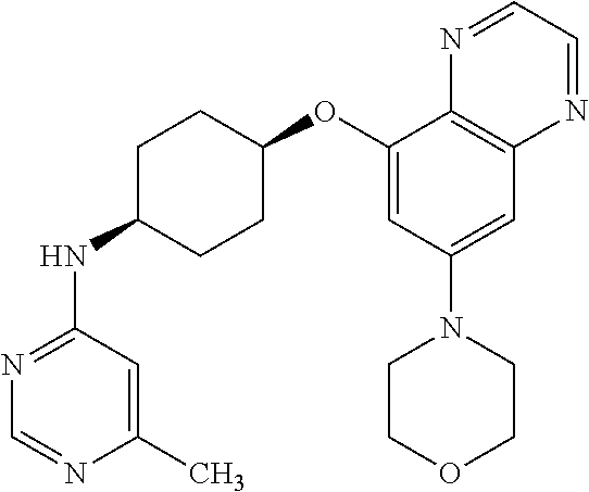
C1(C)=CC(NC2CCC(OC3=CC(N4CCOCC4)=CC4=C3N=CC=N4)CC2)=NC=N1
